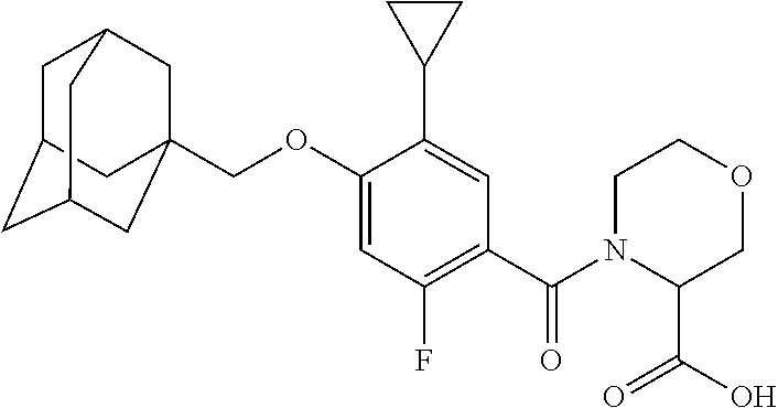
C1C2CC3CC(COC4=CC(F)=C(C(N5C(C(O)=O)COCC5)=O)C=C4C4CC4)(CC1C3)C2
